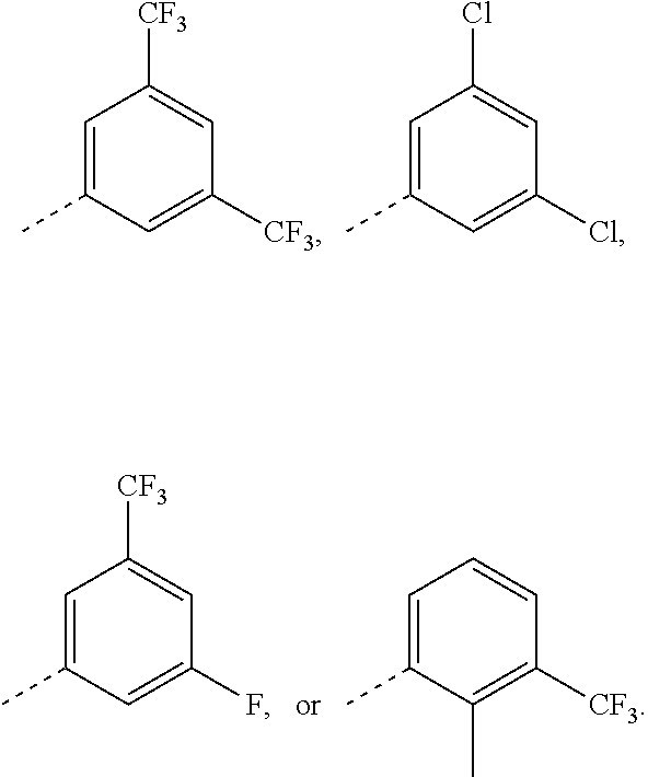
C1=C(C)C=C(Cl)C=C1Cl.C1=C(C)C=C([CF3])C=C1[CF3].C1=C(C)C=C(F)C=C1[CF3].C1=C(C)C(C)=C([CF3])C=C1
